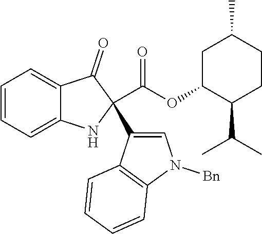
C1=CC=C2C(=C1)C(=O)C(C(OC1C(C(C)C)CCC(C)C1)=O)(C1=CN([Bn])C3=C1C=CC=C3)N2
